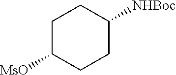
C1C([MsO])CCC([NHBoc])C1
